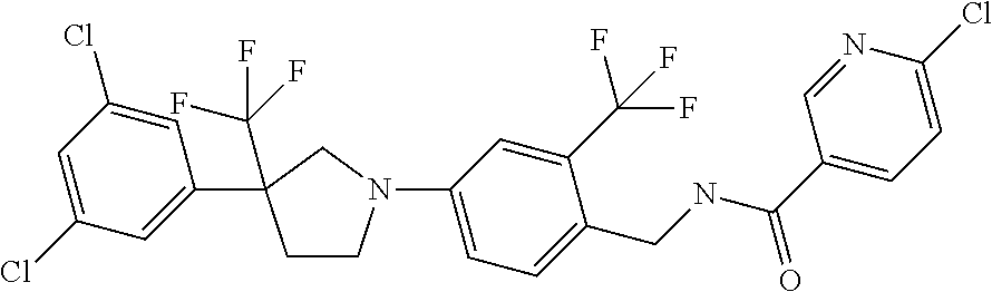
C1=C(Cl)C=C(C2(C(F)(F)F)CCN(C3=CC=C(CNC(=O)C4=CC=C(Cl)N=C4)C(C(F)(F)F)=C3)C2)C=C1Cl
